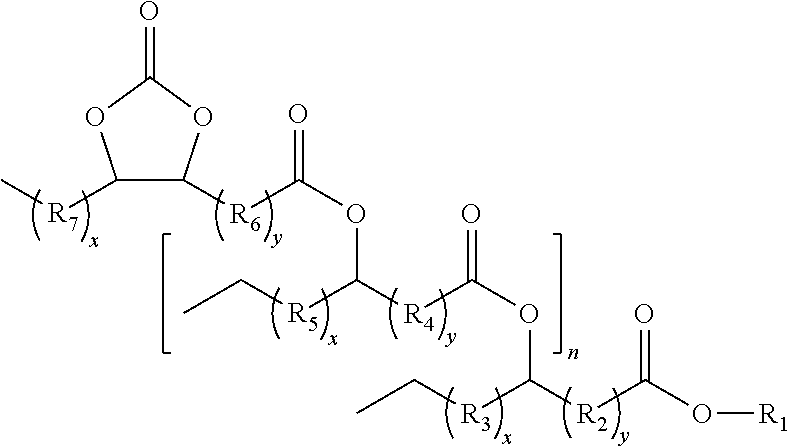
C1([R7]C)C([R6]C(OC([R5]CC)[R4]C(OC([R3]CC)[R2]C(O[R1])=O)=O)=O)OC(=O)O1
